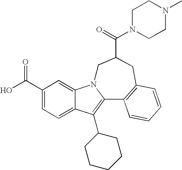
C1(C(O)=O)=CC=C2C(=C1)N1C(=C2C2CCCCC2)C2=C(CC(C(=O)N3CCN(C)CC3)C1)C=CC=C2
